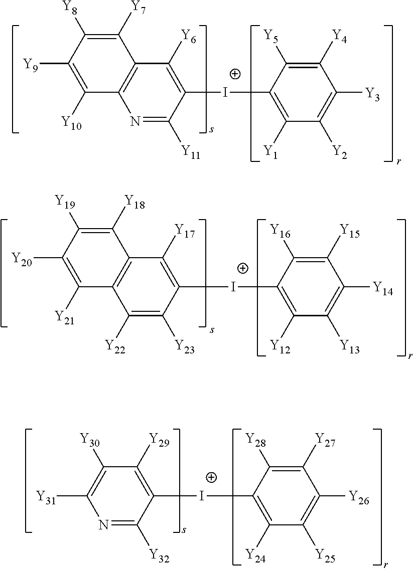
N1=C([Y11])C([I+]C2=C([Y1])C([Y2])=C([Y3])C([Y4])=C2[Y5])=C([Y6])C2=C1C([Y10])=C([Y9])C([Y8])=C2[Y7].N1=C([Y32])C([I+]C2=C([Y24])C([Y25])=C([Y26])C([Y27])=C2[Y28])=C([Y29])C([Y30])=C1[Y31].C1([Y22])=C([Y23])C([I+]C2=C([Y12])C([Y13])=C([Y14])C([Y15])=C2[Y16])=C([Y17])C2=C1C([Y21])=C([Y20])C([Y19])=C2[Y18]
